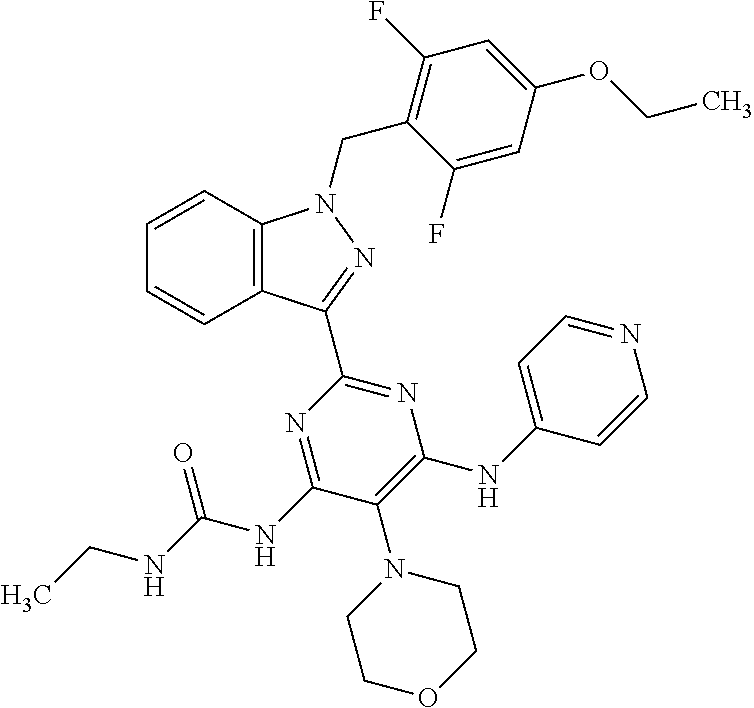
C1=CC2=C(C=C1)C(C1=NC(NC3=CC=NC=C3)=C(N3CCOCC3)C(NC(NCC)=O)=N1)=NN2CC1=C(F)C=C(OCC)C=C1F
